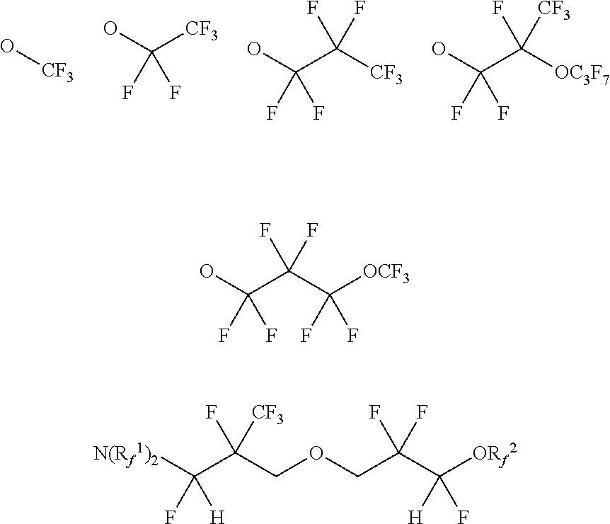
OC([CF3])(F)F.O[CF3].OC(F)(F)C([CF3])(F)F.OC(F)(F)C([OC3F7])([CF3])F.[N(Rf1)2]C(C(COCC(C([ORf2])([H])F)(F)F)([CF3])F)(F)[H].OC(F)(F)C(F)(F)C(F)(F)[OCF3]
